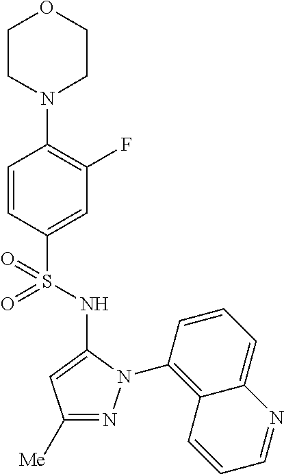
C1(S(=O)(NC2=CC([Me])=NN2C2=C3C(=CC=C2)N=CC=C3)=O)=CC(F)=C(N2CCOCC2)C=C1
